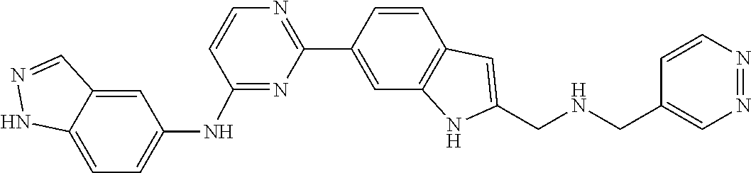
C1=CC2=C(C=C1C1=NC=CC(NC3=CC=C4NN=CC4=C3)=N1)NC(CNCC1=CN=NC=C1)=C2
